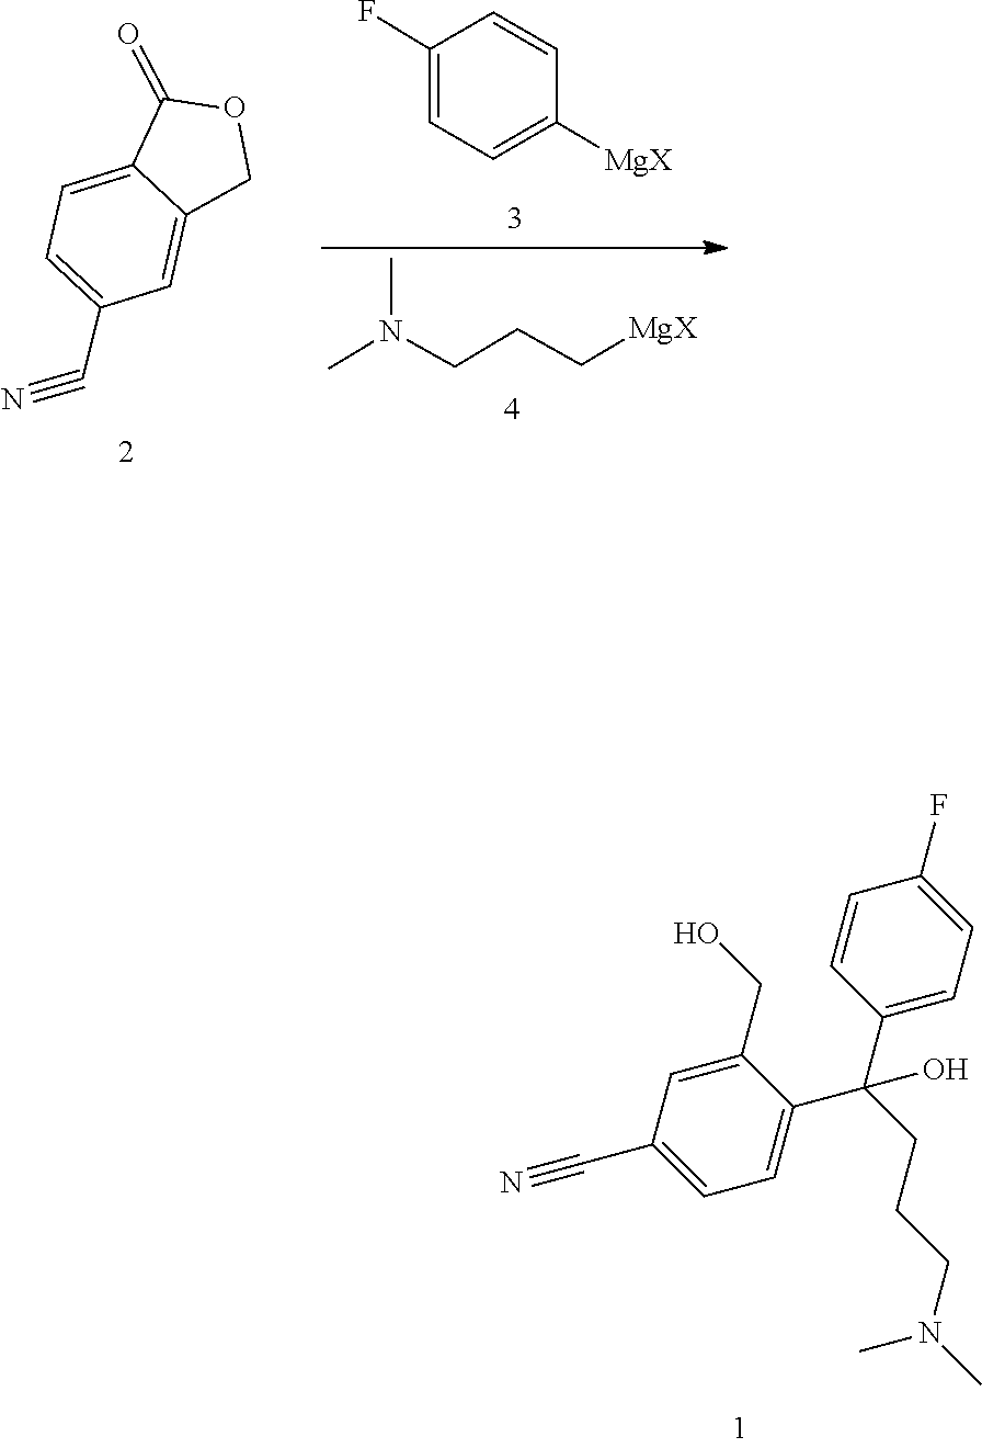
N(C)(CCCC(C1=CC=C(F)C=C1)(C1=CC=C(C#N)C=C1CO)O)C.C1=CC([MgX])=CC=C1F.CN(CCC[MgX])C.C12=CC(C#N)=CC=C1C(=O)OC2
